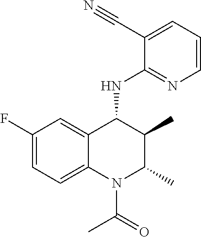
C1(C#N)=CC=CN=C1NC1C(C)C(C)N(C(=O)C)C2=CC=C(F)C=C12
